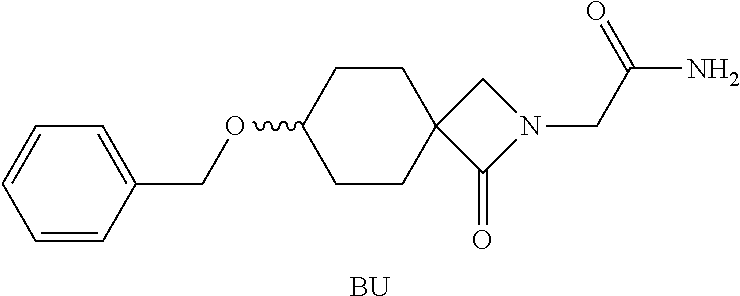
C1CC(OCC2=CC=CC=C2)CCC12C(=O)N(CC(=O)N)C2.[BU]
